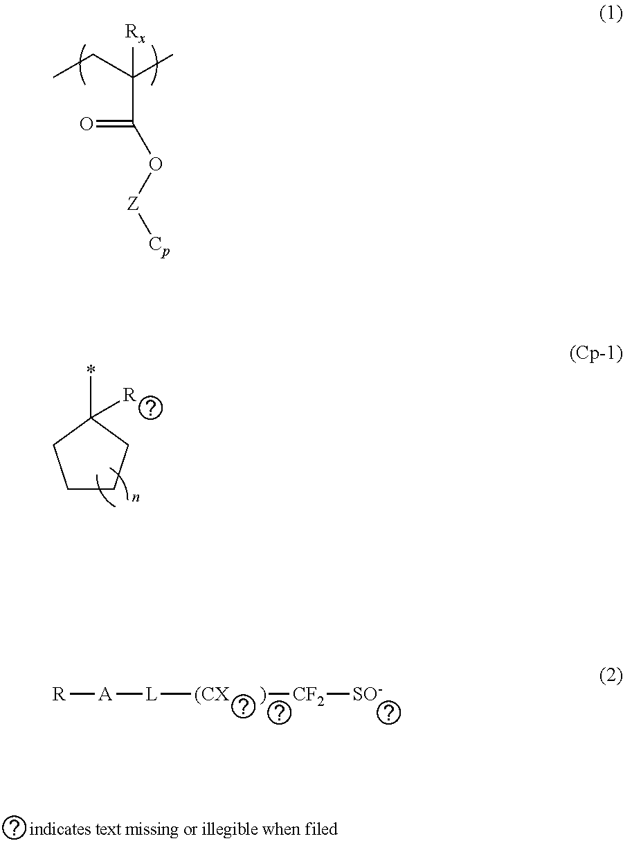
CCC(C)([Rx])C(=O)O[Z][Cp].C1CCC(*)([R])C1.[R][A][L][(CX      )][CF2][SO-]
